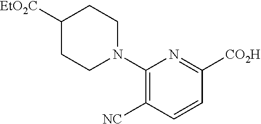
N1(C2=C([NC])C=CC([CO2H])=N2)CCC([EtO2C])CC1
